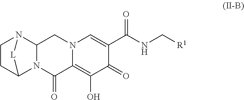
C1CC2N3C(N1[L]2)CN1C(=C(O)C(=O)C(C(NC[R1])=O)=C1)C3=O
